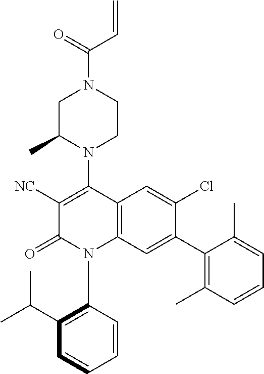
C1C(C)N(C2=C([NC])C(=O)N(C3=C(C(C)C)C=CC=C3)C3=C2C=C(Cl)C(C2=C(C)C=CC=C2C)=C3)CCN1C(=O)C=C
